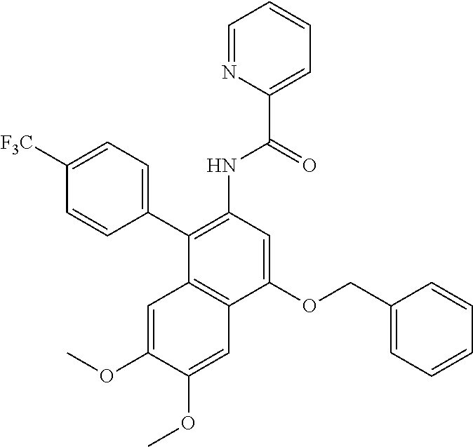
C1(OCC2=CC=CC=C2)=CC(NC(C2=CC=CC=N2)=O)=C(C2=CC=C([F3C])C=C2)C2=C1C=C(OC)C(OC)=C2
